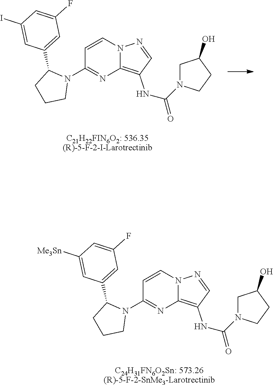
[C24H31FN6O2Sn: 573.26(R)-5-F-2-SnMe3-Larotrectinib].N12C(=C(NC(=O)N3CC(O)CC3)C=N1)N=C(N1C(C3=CC(F)=CC([Me3Sn])=C3)CCC1)C=C2.[C21H22FIN6O2: 536.35(R)-5-F-2-I-Larotrectinib].N12C(=C(NC(=O)N3CC(O)CC3)C=N1)N=C(N1C(C3=CC(F)=CC(I)=C3)CCC1)C=C2
